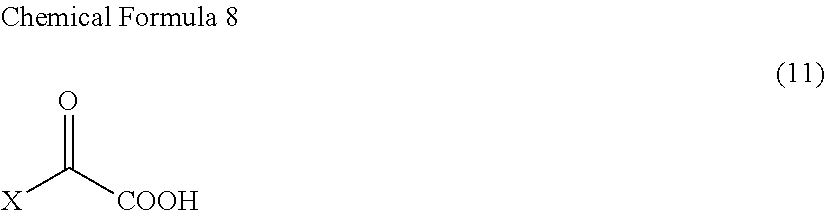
[X]C([COOH])=O
